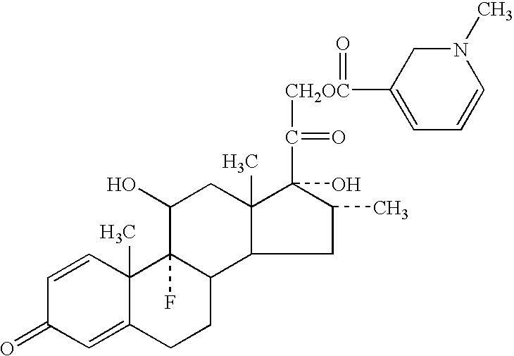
C1=CC2(C)C(=CC1=O)CCC1C2(F)C(O)CC2(C)C1CC(C)C2(O)C(=O)[CH2OC](C1=CC=CN(C)C1)=O
